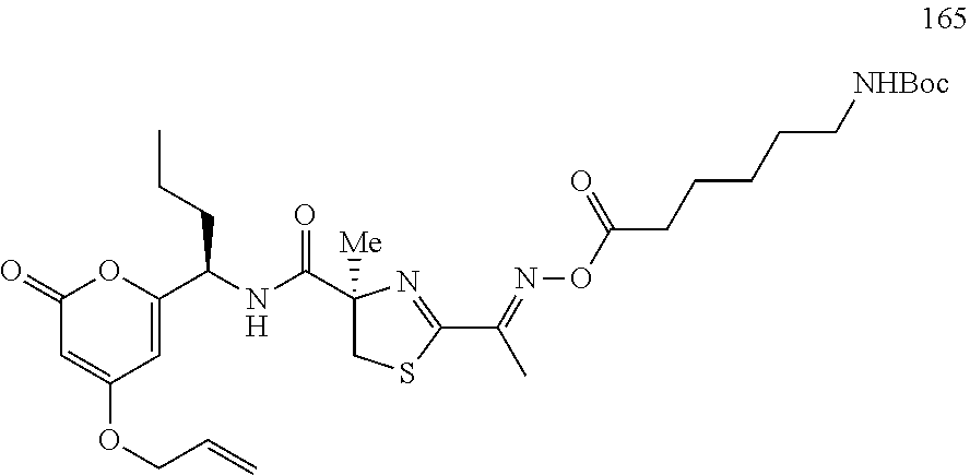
C1(=O)C=C(OCC=C)C=C(C(CCC)NC(=O)C2([Me])CSC(C(C)=NOC(CCCCC[NHBoc])=O)=N2)O1
